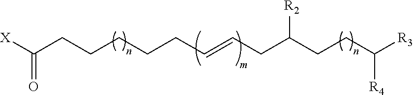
C(CCC=CCC(CCC([R3])[R4])[R2])CCC([X])=O
